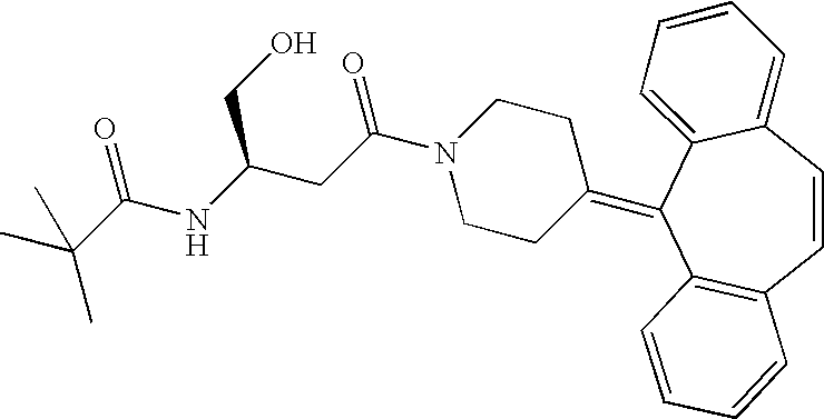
C12=C(C=CC3=CC=CC=C3C1=C1CCN(C(CC(NC(C(C)(C)C)=O)CO)=O)CC1)C=CC=C2
